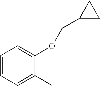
C1=CC=C(C)C(OCC2CC2)=C1
